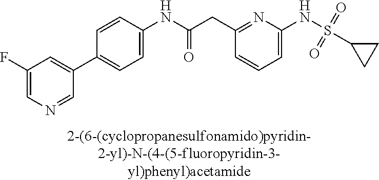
C1(NC(=O)CC2=NC(NS(C3CC3)(=O)=O)=CC=C2)=CC=C(C2=CC(F)=CN=C2)C=C1
